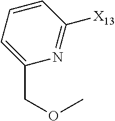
C1=CC=C(COC)N=C1[X13]
